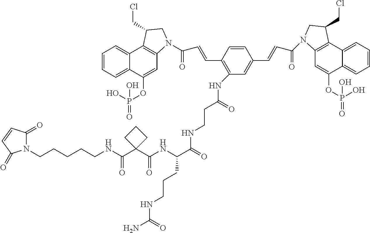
N1(CCCCCNC(C2(C(NC(C(=O)NCCC(NC3=C(C=CC(=O)N4C5=C(C6=CC=CC=C6C(OP(O)(O)=O)=C5)C(CCl)C4)C=CC(C=CC(=O)N4C5=C(C6=CC=CC=C6C(OP(O)(O)=O)=C5)C(CCl)C4)=C3)=O)CCCNC(N)=O)=O)CCC2)=O)C(=O)C=CC1=O
